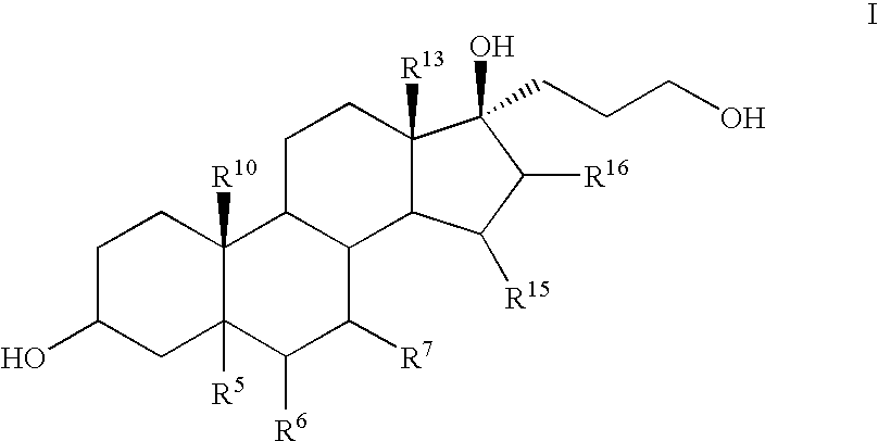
C1C(O)CC2([R5])C([R10])(C1)C1C(C([R7])C2[R6])C2C([R13])(CC1)C(CCCO)(O)C([R16])C2[R15]
